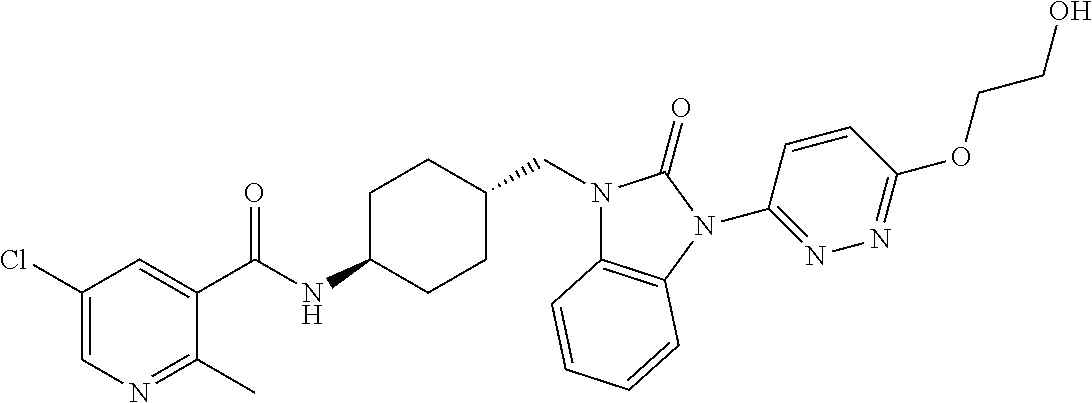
C1(C(NC2CCC(CN3C4=C(N(C5=NN=C(OCCO)C=C5)C3=O)C=CC=C4)CC2)=O)=CC(Cl)=CN=C1C
